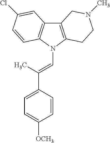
C12=C(N(C=C(C3=CC=C([OCH3])C=C3)C)C3=C1C=C(Cl)C=C3)CCN(C)C2
